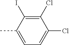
CC1=CC=C(Cl)C(Cl)=C1I
